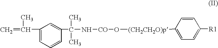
C=C(C)C1=CC=CC(C(N[CO]O[(CH2CH2O)p]C2=CC=C([R1])C=C2)(C)C)=C1
